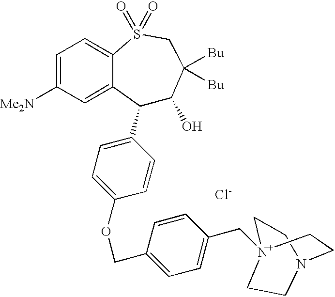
C1(C2=CC=C(OCC3=CC=C(C[N+]45CCN(CC4)CC5)C=C3)C=C2)C(O)C([Bu])([Bu])CS(=O)(=O)C2=CC=C([Me2N])C=C12.[Cl-]
